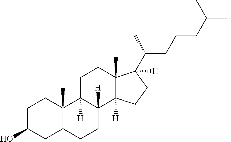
C1C(O)CC2C(C)(C1)C1([H])C([H])(CC2)C2([H])C(C)(CC1)C(C(CCCC(C)C)C)([H])CC2
